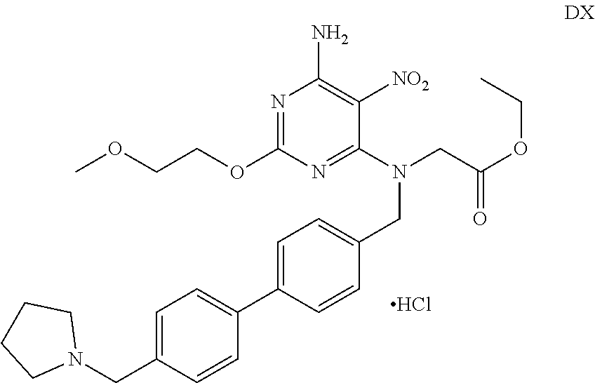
N1=C(OCCOC)N=C(N(CC2=CC=C(C3=CC=C(CN4CCCC4)C=C3)C=C2)CC(OCC)=O)C([NO2])=C1N.Cl
